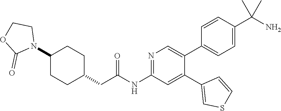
C1(N2CCOC2=O)CCC(CC(NC2=NC=C(C3=CC=C(C(N)(C)C)C=C3)C(C3=CSC=C3)=C2)=O)CC1
